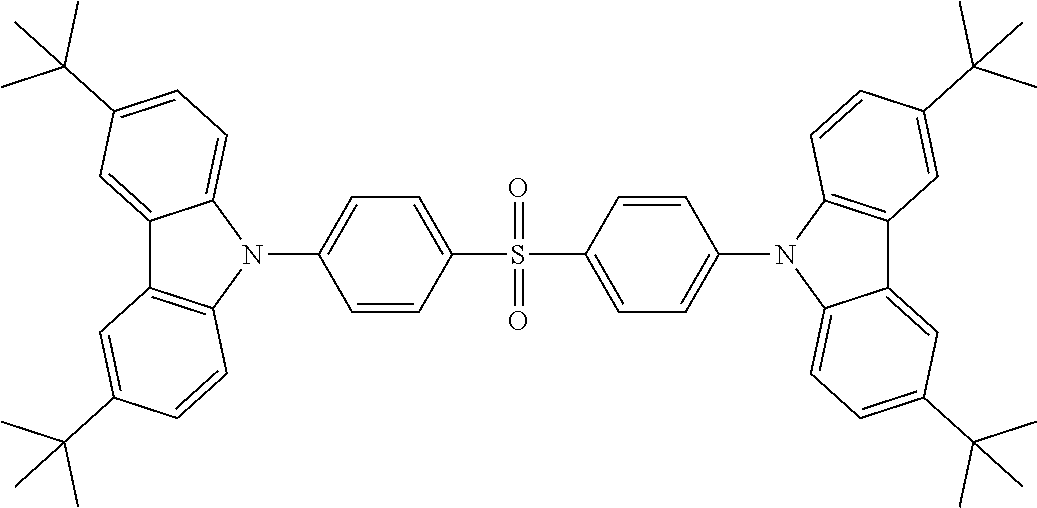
C12=CC(C(C)(C)C)=CC=C1N(C1=CC=C(S(=O)(=O)C3=CC=C(N4C5=CC=C(C(C)(C)C)C=C5C5=C4C=CC(C(C)(C)C)=C5)C=C3)C=C1)C1=C2C=C(C(C)(C)C)C=C1
